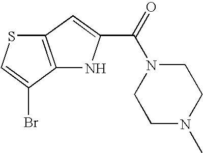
C12=C(C(Br)=CS1)NC(C(=O)N1CCN(C)CC1)=C2
